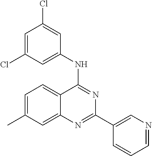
C1=C(C)C=C2C(=C1)C(NC1=CC(Cl)=CC(Cl)=C1)=NC(C1=CN=CC=C1)=N2
